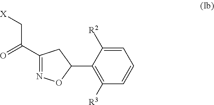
C1(C(=O)C[X])=NOC(C2=C([R3])C=CC=C2[R2])C1
